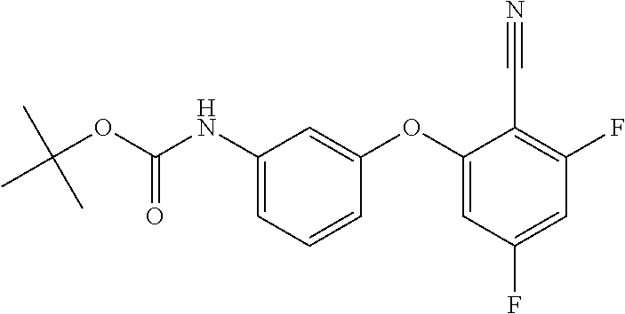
C1=C(OC2=CC(F)=CC(F)=C2C#N)C=CC=C1NC(OC(C)(C)C)=O
